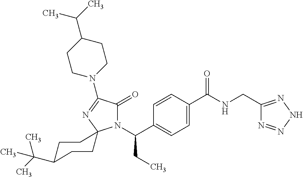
C1C(C(C)(C)C)CCC2(C1)N(C(CC)C1=CC=C(C(=O)NCC3=NNN=N3)C=C1)C(=O)C(N1CCC(C(C)C)CC1)=N2
